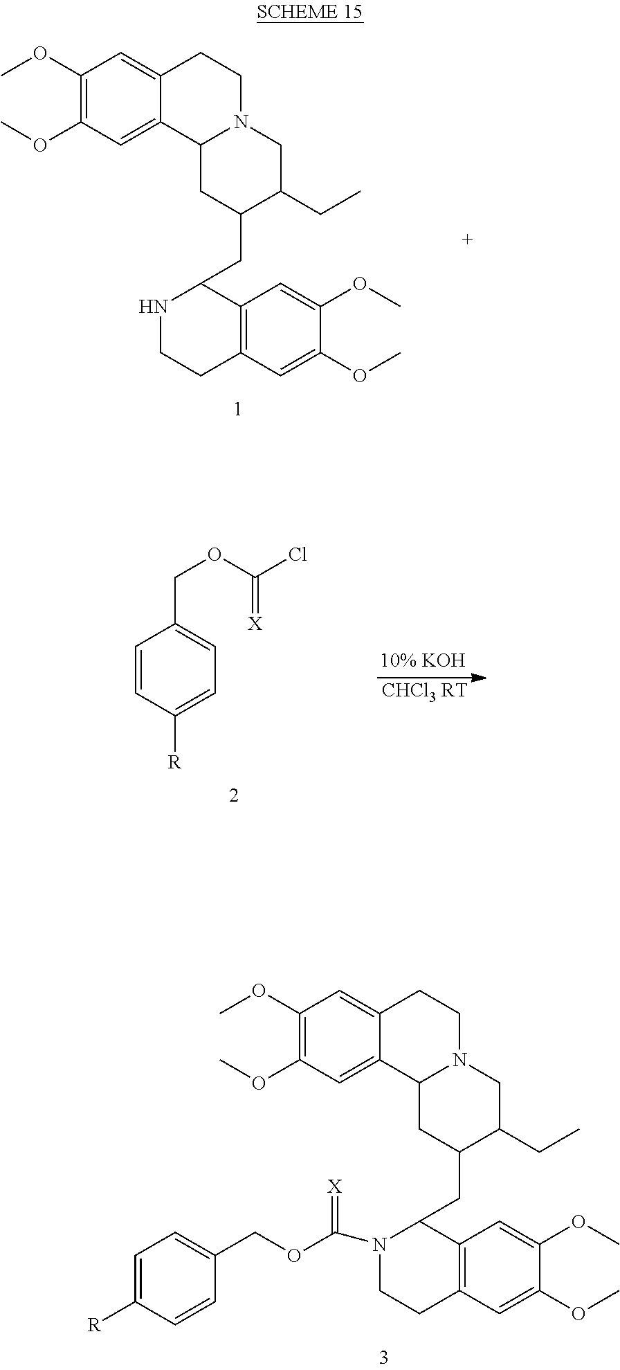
C1(OC)=C(OC)C=C2C(=C1)CCN1C2CC(CC2NCCC3=C2C=C(OC)C(OC)=C3)C(CC)C1.C1=CC([R])=CC=C1COC(=[X])Cl.[CHCl3 RT].C1(OC)=C(OC)C=C2C(=C1)CCN1C2CC(CC2N(C(OCC3=CC=C([R])C=C3)=[X])CCC3=C2C=C(OC)C(OC)=C3)C(CC)C1
